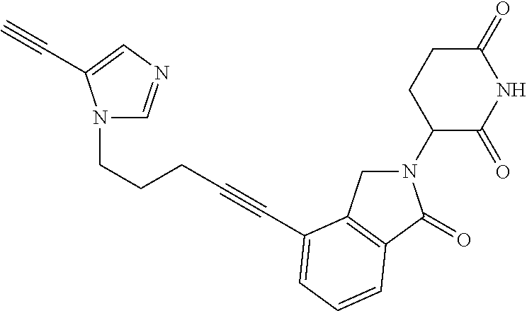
C1(=O)CCC(N2CC3=C(C2=O)C=CC=C3C#CCCCN2C=NC=C2C#C)C(=O)N1
